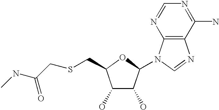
C1(O)C(O)C(N2C3=C(N=C2)C(N)=NC=N3)OC1CSCC(NC)=O
